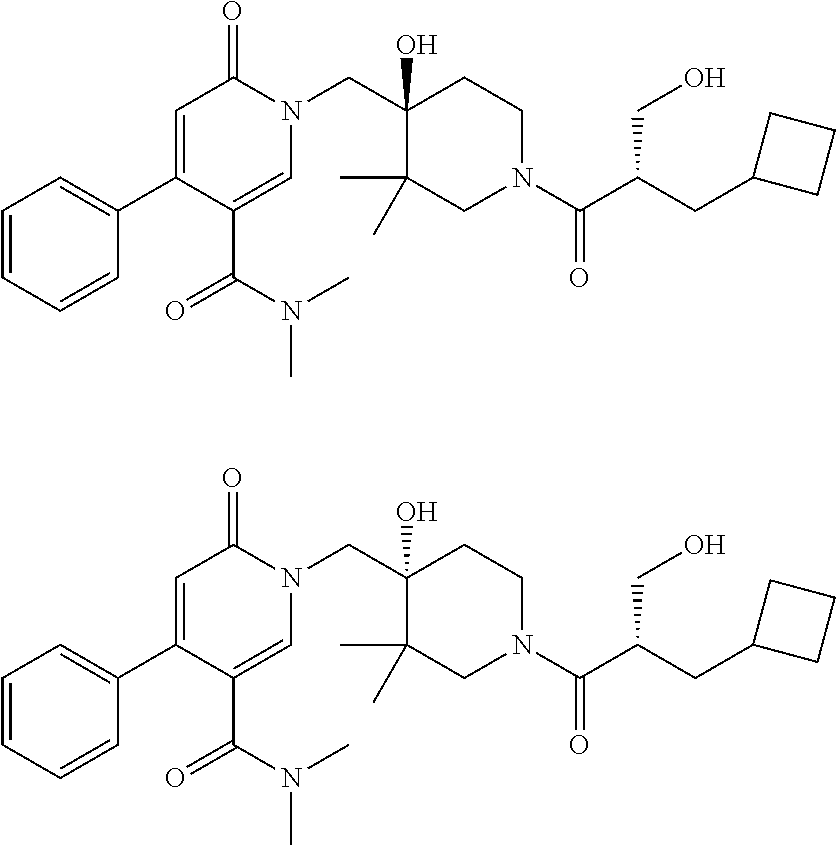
C1=CC=CC(C2=CC(=O)N(CC3(O)C(C)(C)CN(C(C(CC4CCC4)CO)=O)CC3)C=C2C(N(C)C)=O)=C1.C1=CC=CC(C2=CC(=O)N(CC3(O)C(C)(C)CN(C(C(CC4CCC4)CO)=O)CC3)C=C2C(N(C)C)=O)=C1
